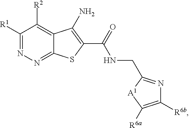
C1([R1])=NN=C2C(=C1[R2])C(N)=C(C(=O)NCC1=NC([R6b])=C([R6a])[A1]1)S2
